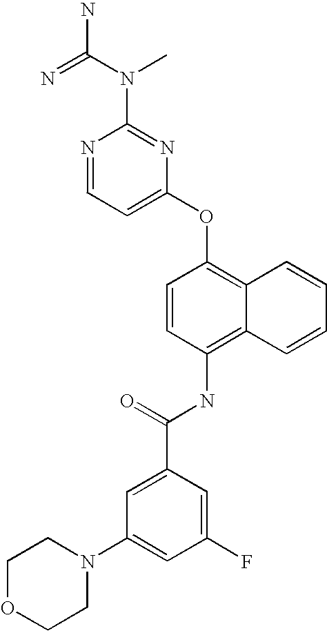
N1=CC=C(OC2=C3C(=C(NC(C4=CC(N5CCOCC5)=CC(F)=C4)=O)C=C2)C=CC=C3)N=C1N(C(=N)N)C
